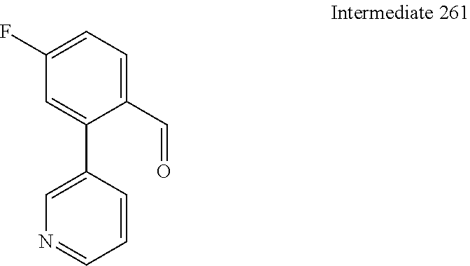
C1(F)=CC=C(C=O)C(C2=CN=CC=C2)=C1
